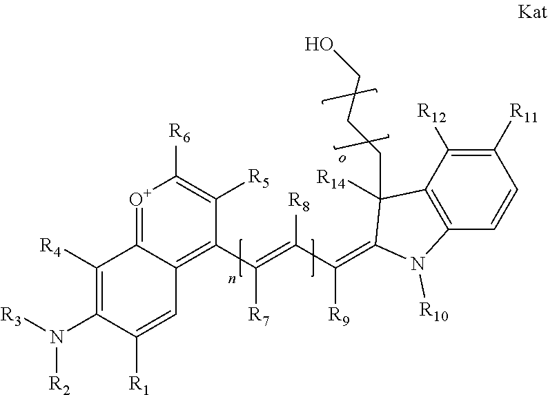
[O+]1=C2C(=C(C(=C([R8])C([R9])=C3C(CCCO)([R14])C4=C(C=CC([R11])=C4[R12])N3[R10])[R7])C([R5])=C1[R6])C=C([R1])C(N([R3])[R2])=C2[R4]
